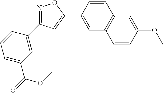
N1=C(C2=CC(C(=O)OC)=CC=C2)C=C(C2=CC3=C(C=C2)C=C(OC)C=C3)O1
